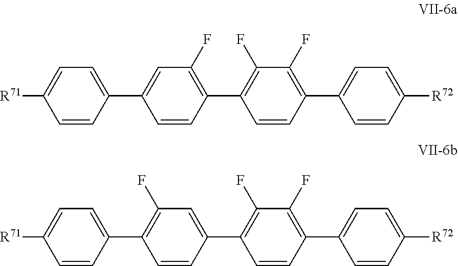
C1=CC([R72])=CC=C1C1=C(F)C(F)=C(C2=C(F)C=C(C3=CC=C([R71])C=C3)C=C2)C=C1.C1=CC([R72])=CC=C1C1=C(F)C(F)=C(C2=CC(F)=C(C3=CC=C([R71])C=C3)C=C2)C=C1
